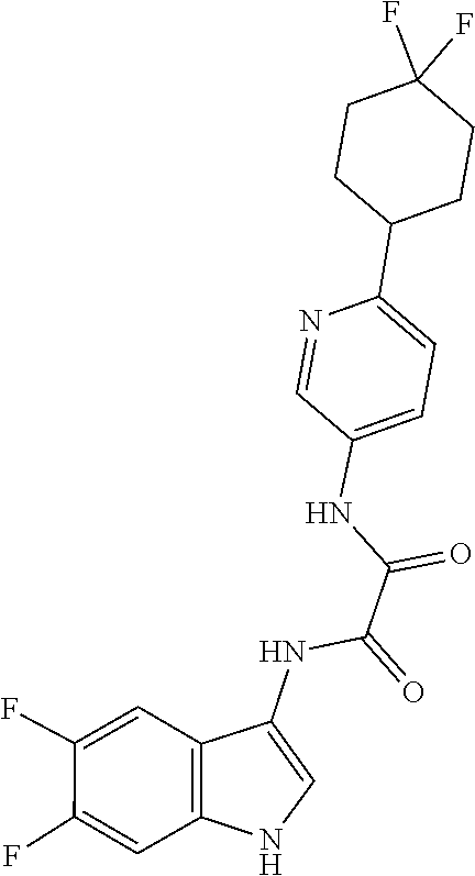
C(C(NC1=CNC2=C1C=C(F)C(F)=C2)=O)(NC1=CC=C(C2CCC(F)(F)CC2)N=C1)=O
